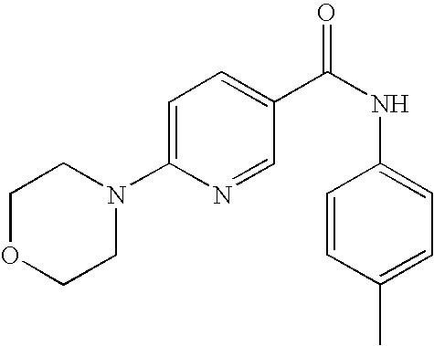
C1OCCN(C2=CC=C(C(NC3=CC=C(C)C=C3)=O)C=N2)C1
